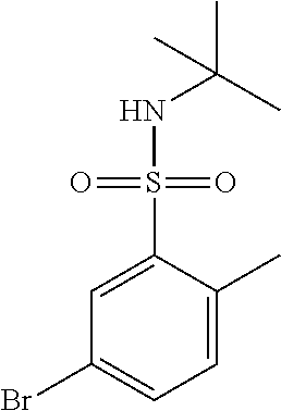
C1=C(S(NC(C)(C)C)(=O)=O)C(C)=CC=C1Br
